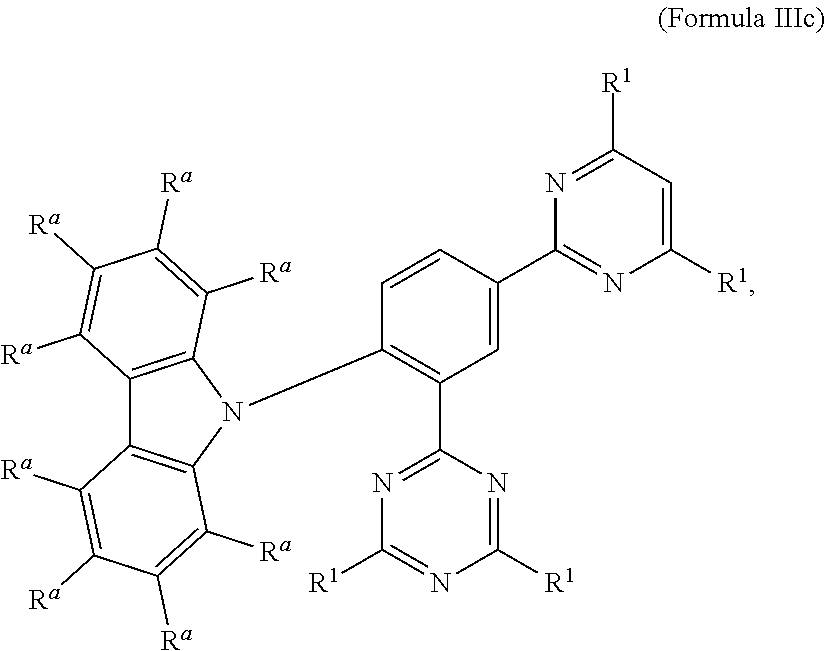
C12=C(N(C3=C(C4=NC([R1])=NC([R1])=N4)C=C(C4=NC([R1])=CC([R1])=N4)C=C3)C3=C1C([Ra])=C([Ra])C([Ra])=C3[Ra])C([Ra])=C([Ra])C([Ra])=C2[Ra]
